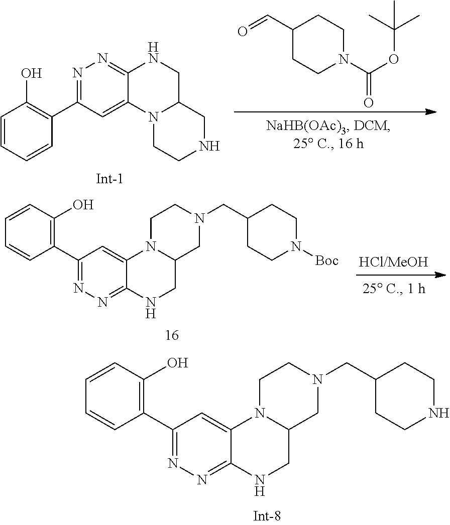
C1=CC(O)=C(C2=NN=C3C(=C2)N2C(CN3)CN(CC3CCNCC3)CC2)C=C1.C1=CC=CC(C2=NN=C3C(=C2)N2C(CN3)CNCC2)=C1O.C1(C=O)CCN(C(=O)OC(C)(C)C)CC1.C1=CC(O)=C(C2=NN=C3C(=C2)N2C(CN3)CN(CC3CCN([Boc])CC3)CC2)C=C1
